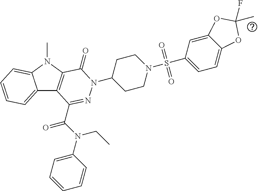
C12=CC=CC=C1N(C)C1=C2C(C(N(CC)C2=CC=CC=C2)=O)=NN(C2CCN(S(C3=CC=C4C(=C3)OC(C)(F)O4)(=O)=O)CC2)C1=O
